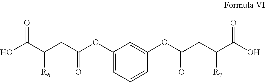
C1(OC(CC(C(O)=O)[R6])=O)=CC=CC(OC(CC(C(O)=O)[R7])=O)=C1
